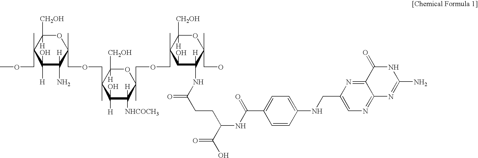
C1(CNC2=CC=C(C(NC(C(O)=O)CCC(=O)NC3([H])C(C)(CO)OC([CH2OH])([H])C(C)(COCC4(C)OC([CH2OH])([H])C(C)(COCC5(C)OC([CH2OH])([H])C(C)(COC)C([H])(O)C5(N)[H])C([H])(O)C4([NHCOCH3])[H])C3O)=O)C=C2)=CN=C2C(=N1)C(=O)NC(N)=N2
